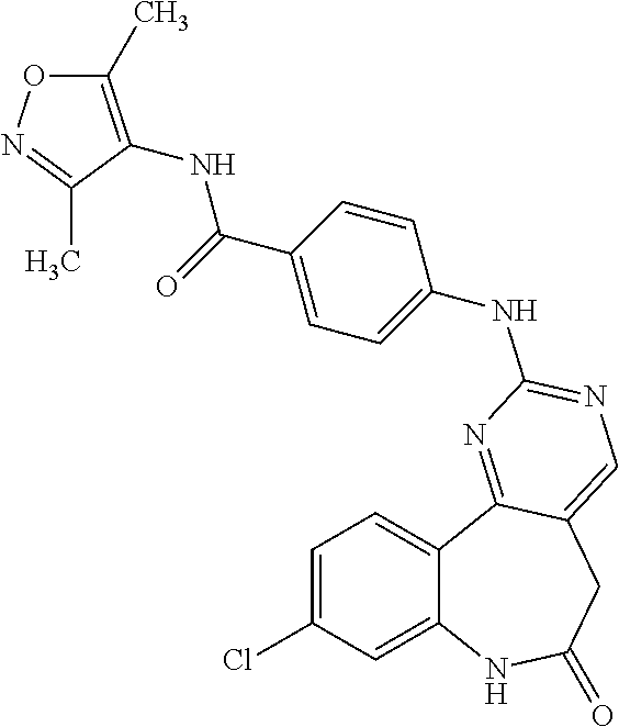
C1=C(Cl)C=C2C(=C1)C1=NC(NC3=CC=C(C(=O)NC4=C(C)ON=C4C)C=C3)=NC=C1CC(=O)N2
